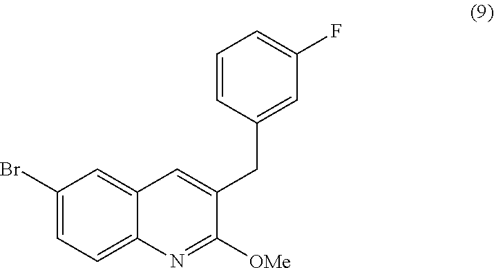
C12=CC(Br)=CC=C1N=C([OMe])C(CC1=CC(F)=CC=C1)=C2
